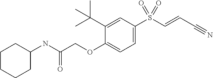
C1=C(S(C=CC#N)(=O)=O)C=C(C(C)(C)C)C(OCC(NC2CCCCC2)=O)=C1
